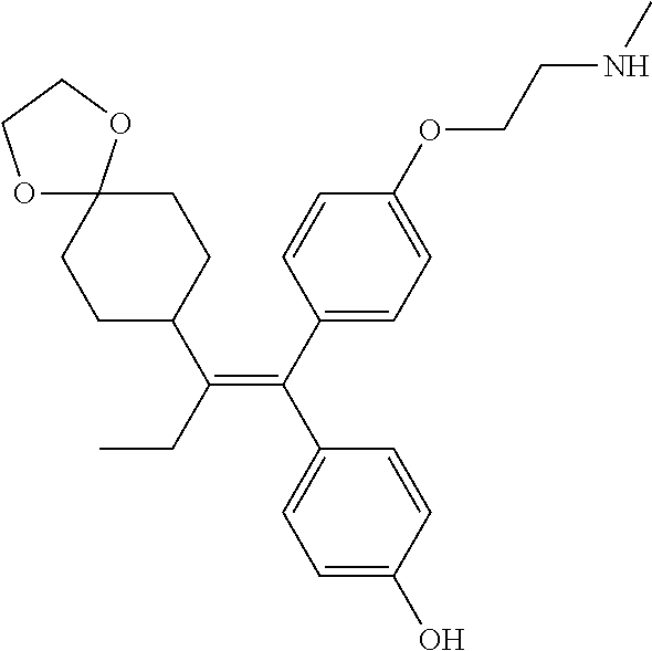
C1C(C(CC)=C(C2=CC=C(O)C=C2)C2=CC=C(OCCNC)C=C2)CCC2(C1)OCCO2
